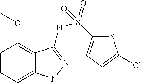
C1=CC=C2C(=C1OC)C(NS(=O)(C1=CC=C(Cl)S1)=O)=NN2
